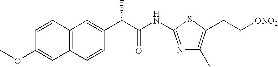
[ONO2]CCC1=C(C)N=C(NC(C(C2=CC3=C(C=C2)C=C(OC)C=C3)C)=O)S1
